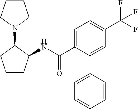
C1CC(NC(C2=CC=C(C(F)(F)F)C=C2C2=CC=CC=C2)=O)C(N2CCCC2)C1
